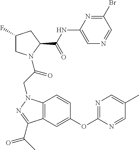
C1(F)CN(C(CN2C3=C(C=C(OC4=NC=C(C)C=N4)C=C3)C(C(C)=O)=N2)=O)C(C(NC2=CN=CC(Br)=N2)=O)C1
